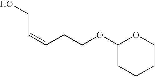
OCC=CCCOC1CCCCO1
